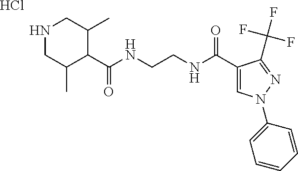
Cl.N1CC(C)C(C(NCCNC(C2=CN(C3=CC=CC=C3)N=C2C(F)(F)F)=O)=O)C(C)C1
